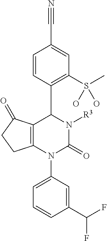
C1=CC(C2C3=C(N(C4=CC=CC(C(F)F)=C4)C(=O)N2[R3])CCC3=O)=C(S(C)(O)O)C=C1C#N
